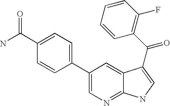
C1(C2=CC=C(C(=O)N)C=C2)=CN=C2C(=C1)C(C(=O)C1=C(F)C=CC=C1)=CN2
